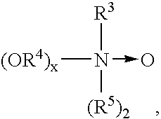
[(OR4)x]N([R3])([(R5)2])->O
